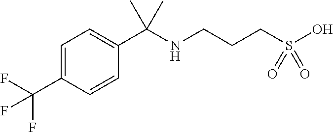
C1=C(C(F)(F)F)C=CC(C(NCCCS(O)(=O)=O)(C)C)=C1
